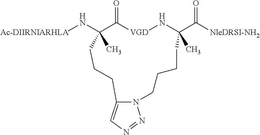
[Ac-DIIRNIARHLA]NC1(C)C(=O)[VGD]NC(C([NleDRSI-NH2])=O)(C)CCCCN2C(=CN=N2)CCC1
